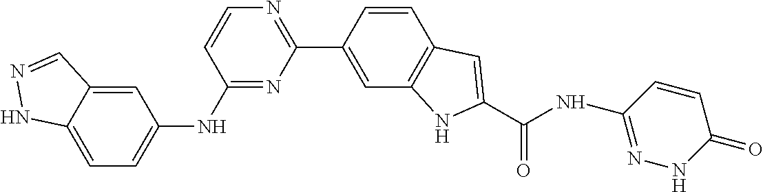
C1(NC2=CC=C3C(=C2)C=NN3)=NC(C2=CC3=C(C=C2)C=C(C(NC2=NNC(=O)C=C2)=O)N3)=NC=C1
